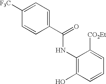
C1(NC(C2=CC=C([F3C])C=C2)=O)=C(O)C=CC=C1[CO2Et]
